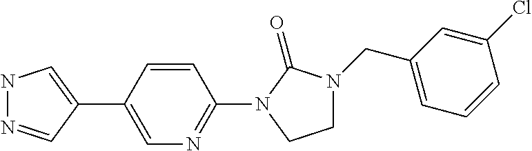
N1N=CC(C2=CN=C(N3C(=O)N(CC4=CC=CC(Cl)=C4)CC3)C=C2)=C1
